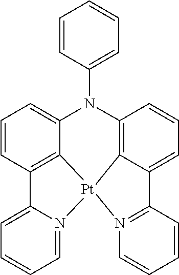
C12=N([Pt]34C5=C(C=CC=C15)N(C1=CC=CC=C1)C1=CC=CC(=C31)C1=CC=CC=N14)C=CC=C2
